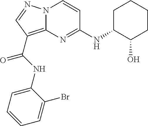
C1(NC(=O)C2=C3N(N=C2)C=CC(NC2C(O)CCCC2)=N3)=CC=CC=C1Br
